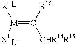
[M](=C([CHR14R15])[R16])([X1])([X])([L])[L1]
